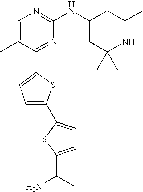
C1=C(C)C(C2=CC=C(C3=CC=C(C(N)C)S3)S2)=NC(NC2CC(C)(C)NC(C)(C)C2)=N1
